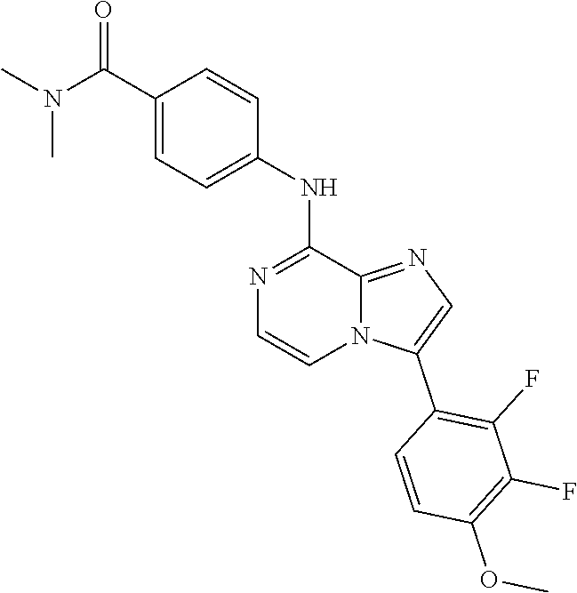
C1=CC(NC2=NC=CN3C2=NC=C3C2=C(F)C(F)=C(OC)C=C2)=CC=C1C(N(C)C)=O
